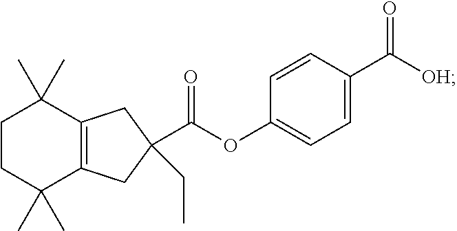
C1CC(C)(C)C2=C(C1(C)C)CC(C(OC1=CC=C(C([OH])=O)C=C1)=O)(CC)C2
